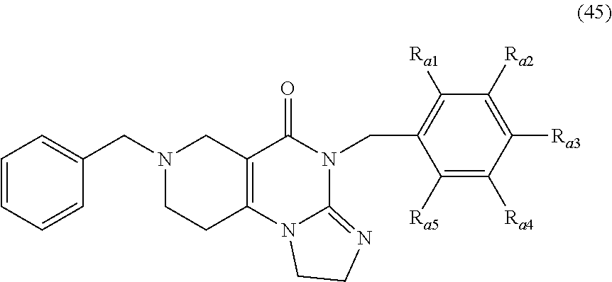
N1(CC2=CC=CC=C2)CCC2=C(C1)C(=O)N(CC1=C([Ra1])C([Ra2])=C([Ra3])C([Ra4])=C1[Ra5])C1=NCCN21
